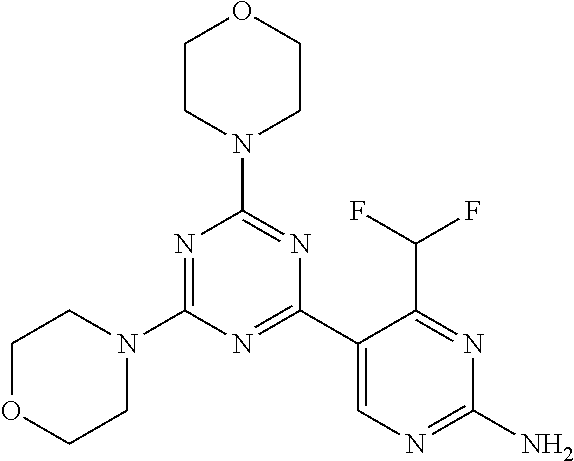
N1=C(N2CCOCC2)N=C(C2=CN=C(N)N=C2C(F)F)N=C1N1CCOCC1
